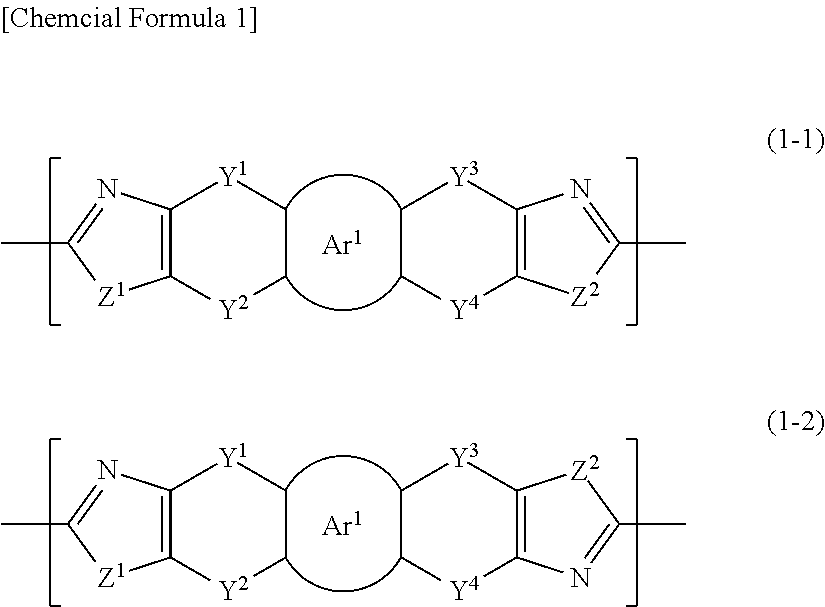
C12=C([Y2]CC[Y1]1)[Z1]C(C)=N2.C1C[Y4]C2=C([Y3]1)N=C(C)[Z2]2.C12=C([Y2]CC[Y1]1)[Z1]C(C)=N2.C1C[Y4]C2=C([Y3]1)[Z2]C(C)=N2
